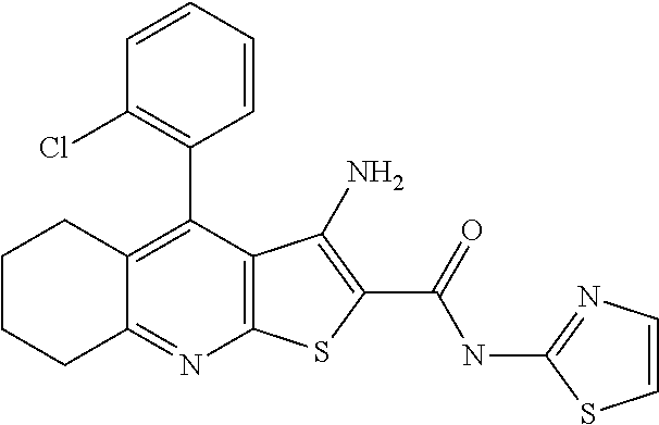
C12=C(C(C3=C(Cl)C=CC=C3)=C3C(=N1)CCCC3)C(N)=C(C(NC1=NC=CS1)=O)S2
